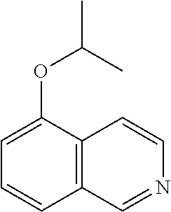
C1=C(OC(C)C)C2=C(C=C1)C=NC=C2
